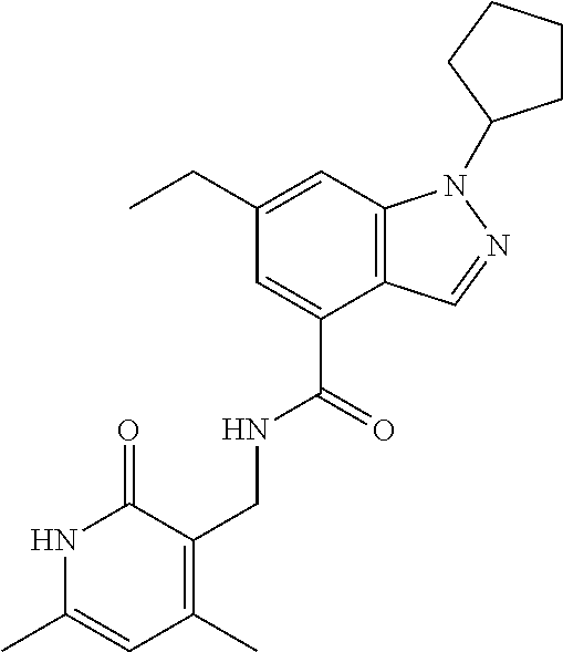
C1(CC)=CC2=C(C(C(=O)NCC3=C(C)C=C(C)NC3=O)=C1)C=NN2C1CCCC1
